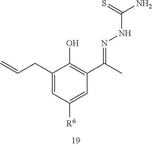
C1(CC=C)=CC([R6])=CC(C(C)=NNC(N)=S)=C1O
